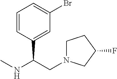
C1=CC(C(CN2CCC(F)C2)NC)=CC(Br)=C1
